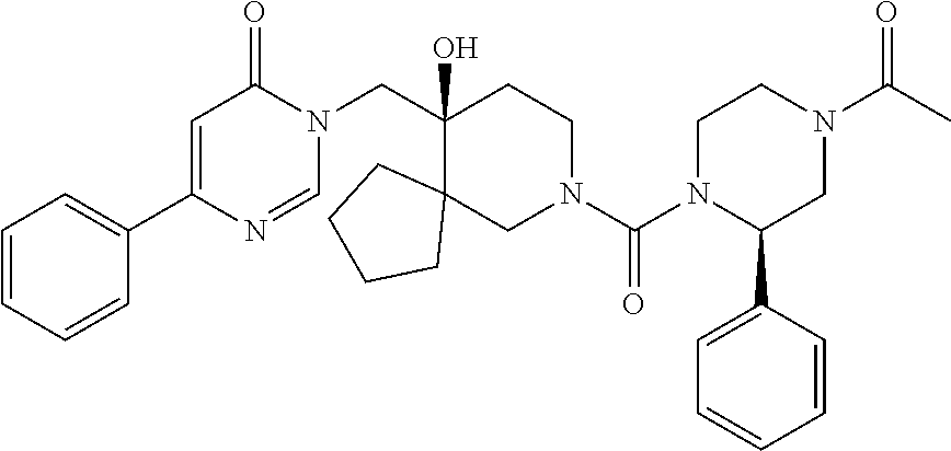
C1(C2=CC(=O)N(CC3(O)C4(CN(C(N5C(C6=CC=CC=C6)CN(C(C)=O)CC5)=O)CC3)CCCC4)C=N2)=CC=CC=C1
